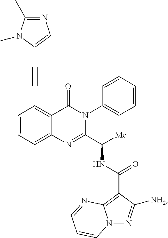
C1(C#CC2=CN=C(C)N2C)=C2C(=CC=C1)N=C(C([Me])NC(C1=C3N(N=C1[NH2])C=CC=N3)=O)N(C1=CC=CC=C1)C2=O
